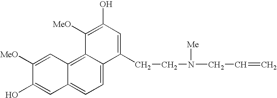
C12=CC=C3C(=C1C=C([MeO])C(O)=C2)C([MeO])=C(O)C=C3CCN(CC=C)[Me]
